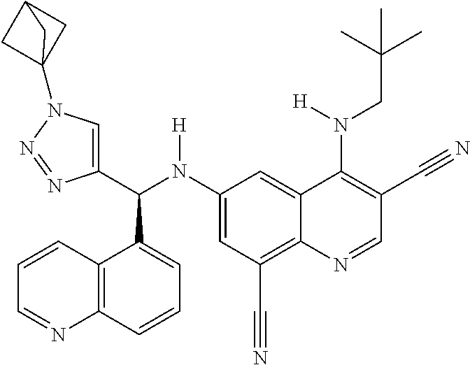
C1(N(C(C2=CN(C34CC(C3)C4)N=N2)C2=CC=CC3=C2C=CC=N3)[H])=CC(C#N)=C2C(=C1)C(N(CC(C)(C)C)[H])=C(C#N)C=N2
